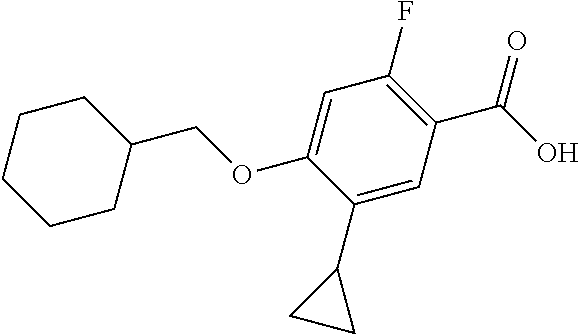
C1(COC2=CC(F)=C(C(O)=O)C=C2C2CC2)CCCCC1
